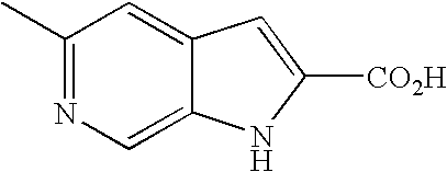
C1(C)=NC=C2C(=C1)C=C([CO2H])N2
